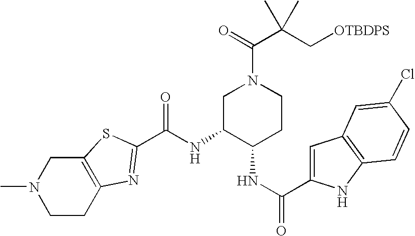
C1C2=C(CN(C)C1)SC(C(=O)NC1C(NC(C3=CC4=C(N3)C=CC(Cl)=C4)=O)CCN(C(C(C[OTBDPS])(C)C)=O)C1)=N2
